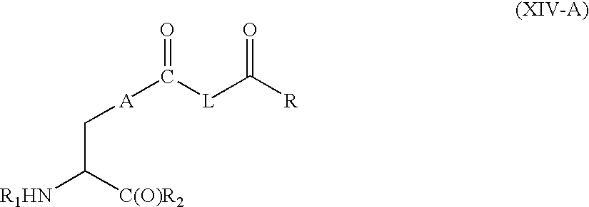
[R1HN]C([C(O)R2])C[A]C([L]C([R])=O)=O
